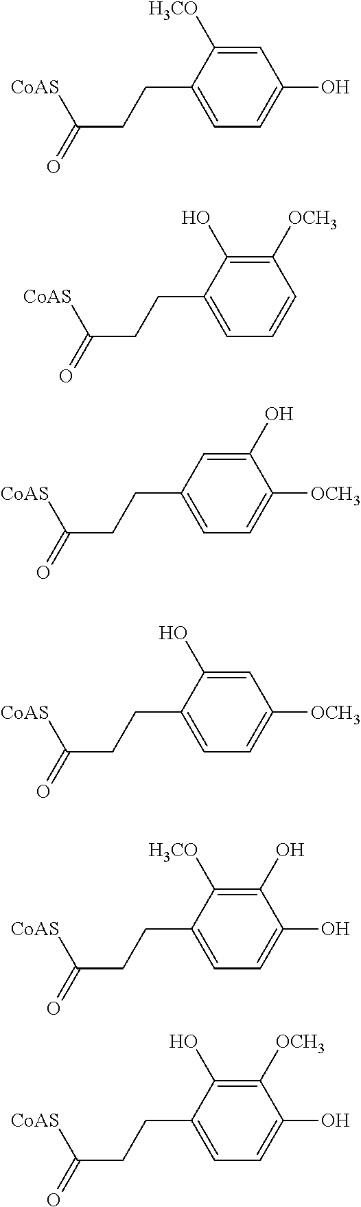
C1(CCC(=O)[CoAS])=CC=C(O)C=C1[H3CO].C1(CCC(=O)[CoAS])=CC=CC([OCH3])=C1O.C1(CCC(=O)[CoAS])=CC=C([OCH3])C(O)=C1.C1(CCC(=O)[CoAS])=CC=C([OCH3])C=C1O.C1(CCC(=O)[CoAS])=CC=C(O)C(O)=C1[H3CO].C1(CCC(=O)[CoAS])=CC=C(O)C([OCH3])=C1O
